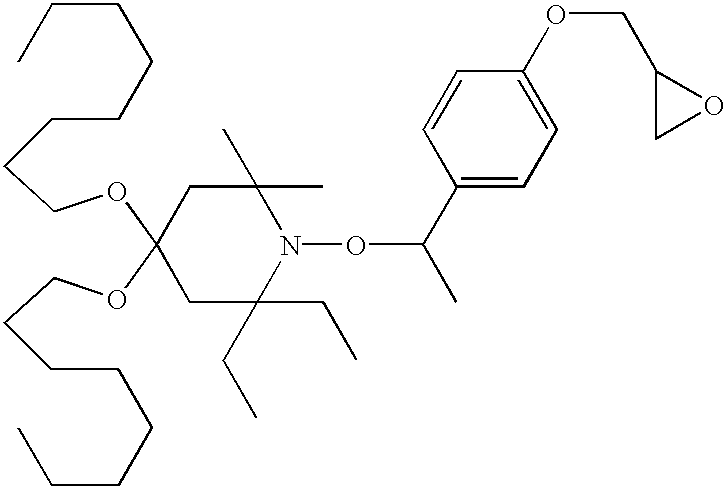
C1C(CC)(CC)N(OC(C)C2=CC=C(OCC3CO3)C=C2)C(C)(C)CC1(OCCCCCCCC)OCCCCCCCC
